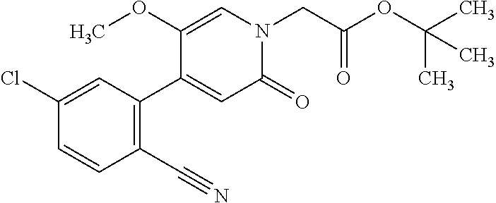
C1(=O)N(CC(OC(C)(C)C)=O)C=C(OC)C(C2=C(C#N)C=CC(Cl)=C2)=C1
